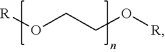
[R]OCCO[R]
